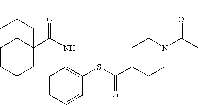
C1C(C(NC2=C(SC(C3CCN(C(C)=O)CC3)=O)C=CC=C2)=O)(CC(C)C)CCCC1
